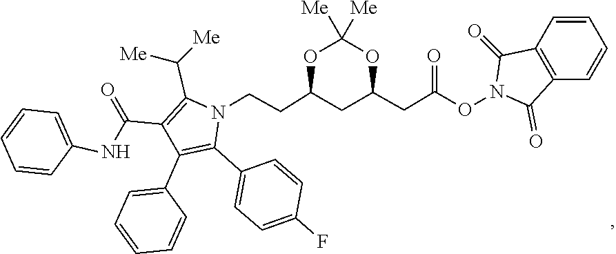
C1=CC=CC(NC(C2=C(C([Me])[Me])N(CCC3OC([Me])([Me])OC(CC(ON4C(=O)C5=C(C4=O)C=CC=C5)=O)C3)C(C3=CC=C(F)C=C3)=C2C2=CC=CC=C2)=O)=C1
